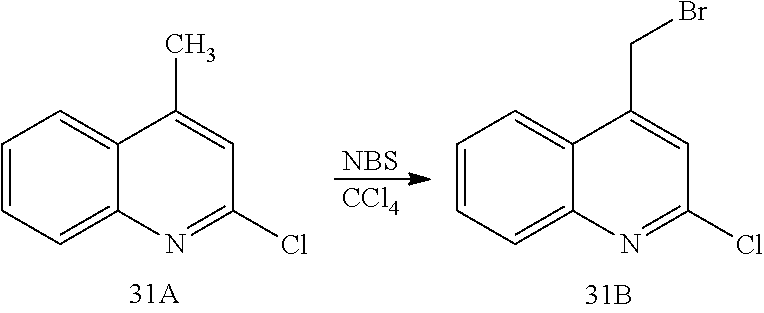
C1=CC=C2C(=C1)C(C)=CC(Cl)=N2.[NBS].[CCl4].C1=CC=C2C(=C1)C(CBr)=CC(Cl)=N2
